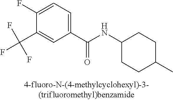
C1=C(F)C(C(F)(F)F)=CC(C(=O)NC2CCC(C)CC2)=C1
